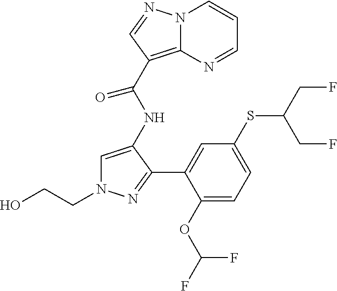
C1=C(NC(C2=C3N(C=CC=N3)N=C2)=O)C(C2=CC(SC(CF)CF)=CC=C2OC(F)F)=NN1CCO
